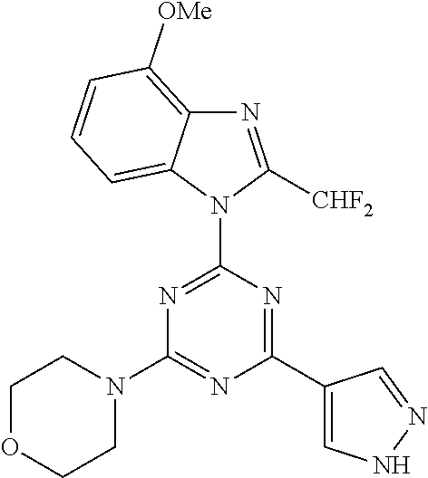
N1=C(N2C([CHF2])=NC3=C([OMe])C=CC=C23)N=C(C2=CNN=C2)N=C1N1CCOCC1
